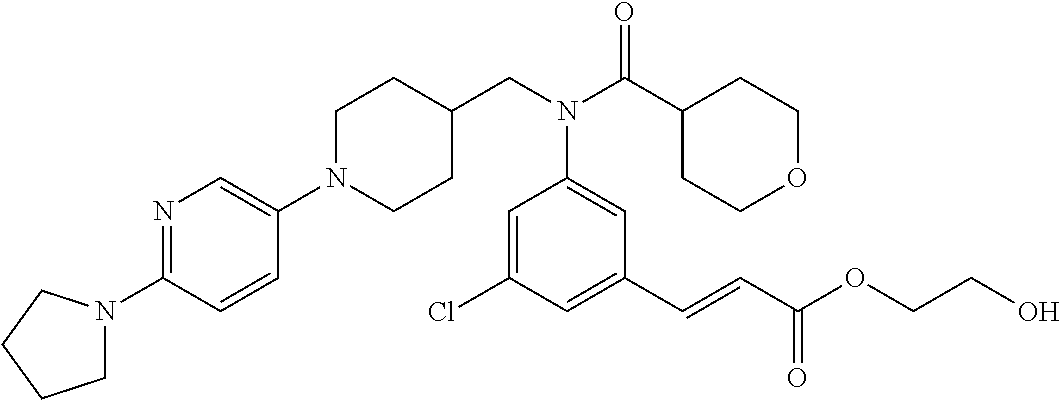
N1(C2=CN=C(N3CCCC3)C=C2)CCC(CN(C(C2CCOCC2)=O)C2=CC(C=CC(OCCO)=O)=CC(Cl)=C2)CC1
